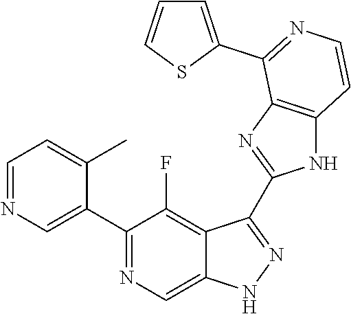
C1=NC=C(C2=NC=C3C(=C2F)C(C2=NC4=C(N2)C=CN=C4C2=CC=CS2)=NN3)C(C)=C1
